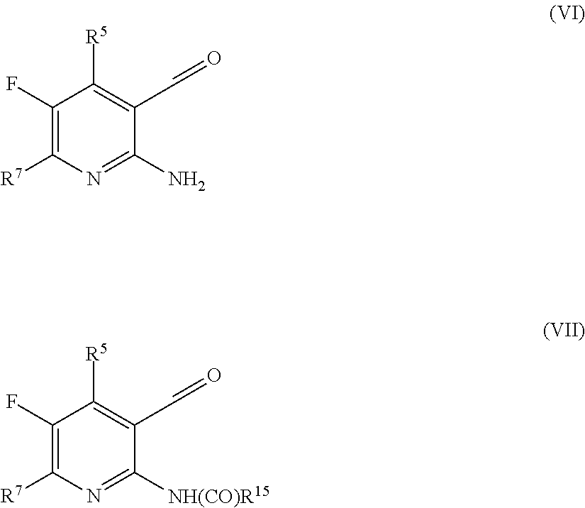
C1(F)=C([R7])N=C(N)C(C=O)=C1[R5].C1(F)=C([R7])N=C([NH(CO)R15])C(C=O)=C1[R5]
